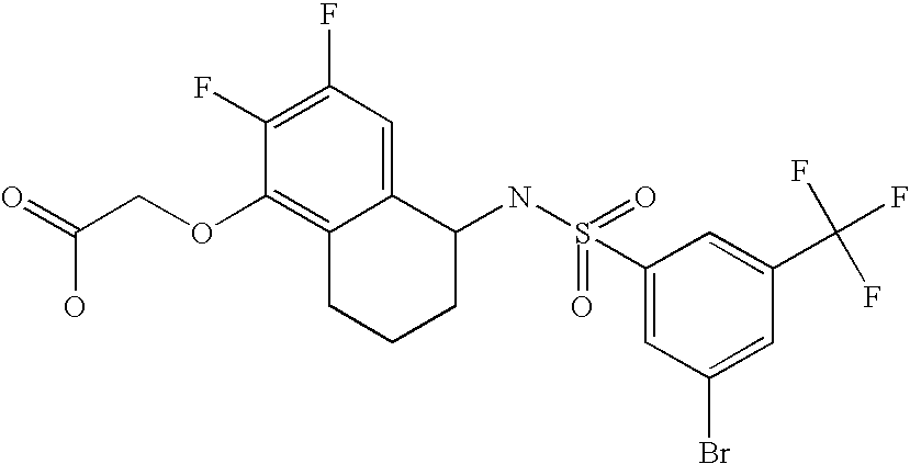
C1(F)=C(F)C=C2C(=C1OCC(=O)O)CCCC2NS(=O)(C1=CC(Br)=CC(C(F)(F)F)=C1)=O
